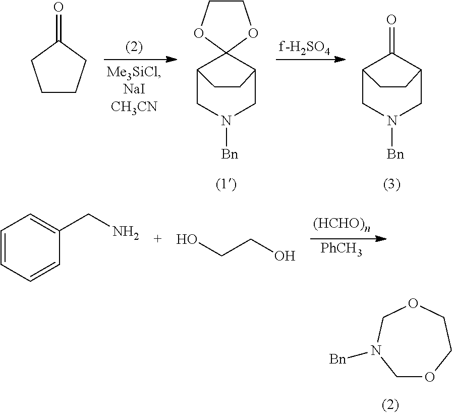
C1OCCOCN1[Bn].C1COC2(O1)C1CN([Bn])CC2CC1.C1(=O)C2CN([Bn])CC1CC2.C1CCC(=O)C1.[PhCH3].C1=CC=CC(CN)=C1.C(CO)O
